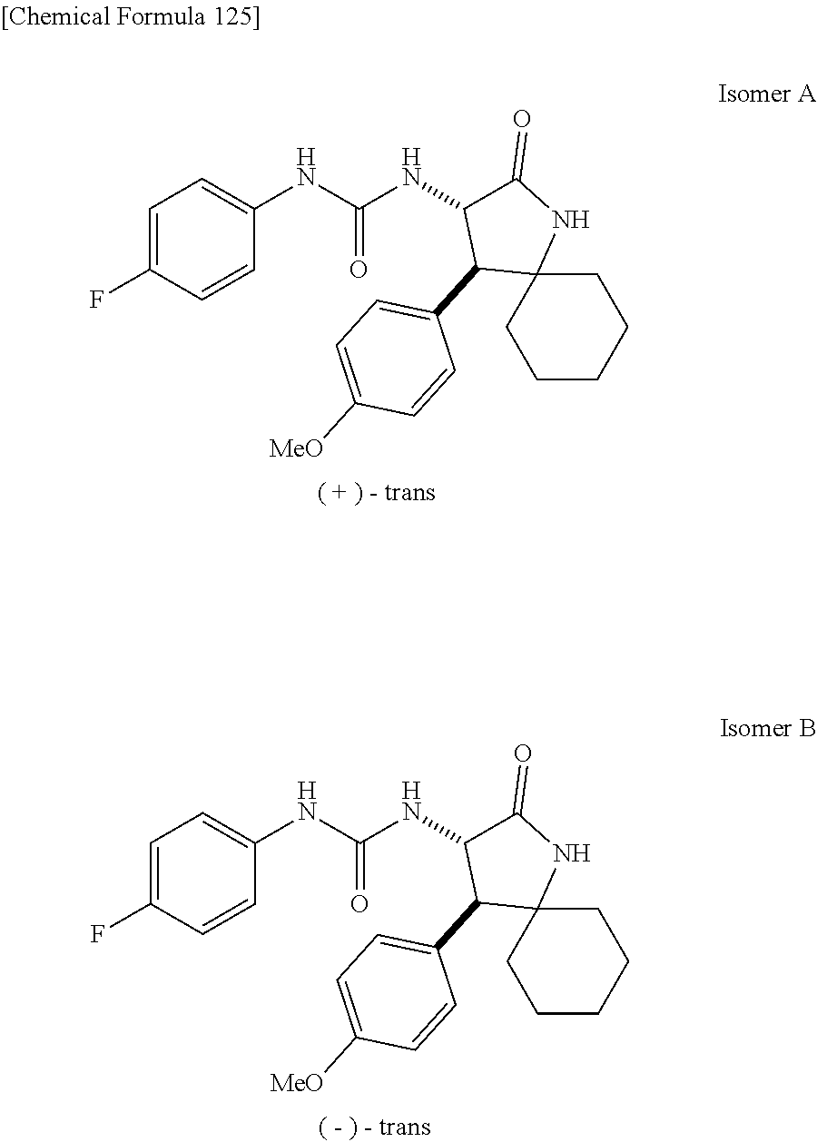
C1=C(F)C=CC(NC(NC2C(=O)NC3(C2C2=CC=C([MeO])C=C2)CCCCC3)=O)=C1.C1=C(F)C=CC(NC(NC2C(=O)NC3(C2C2=CC=C([MeO])C=C2)CCCCC3)=O)=C1
